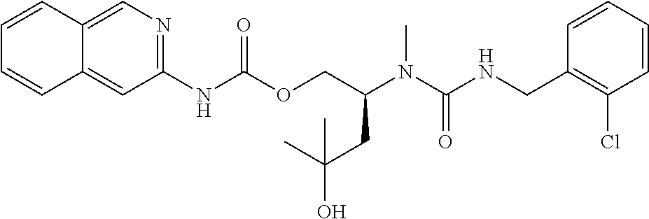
C1=CC(CNC(N(C(COC(NC2=NC=C3C(=C2)C=CC=C3)=O)CC(C)(O)C)C)=O)=C(Cl)C=C1
